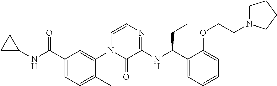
C1C(NC(C2=CC=C(C)C(N3C(=O)C(NC(C4=CC=CC=C4OCCN4CCCC4)CC)=NC=C3)=C2)=O)C1
